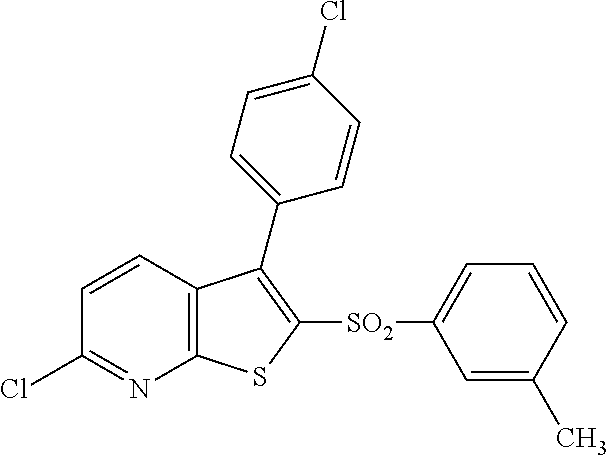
C1=CC2=C(N=C1Cl)SC([SO2]C1=CC=CC(C)=C1)=C2C1=CC=C(Cl)C=C1
